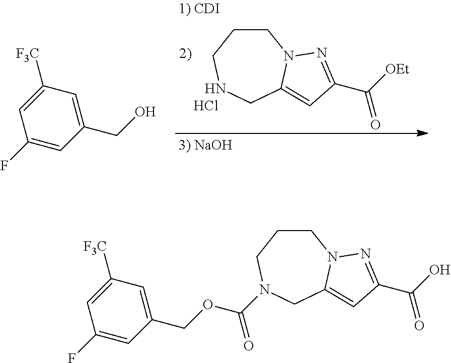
C1(CO)=CC([F3C])=CC(F)=C1.C1C2=CC(C([OEt])=O)=NN2CCCN1.Cl.C1C2=CC(C(O)=O)=NN2CCCN1C(OCC1=CC([F3C])=CC(F)=C1)=O
